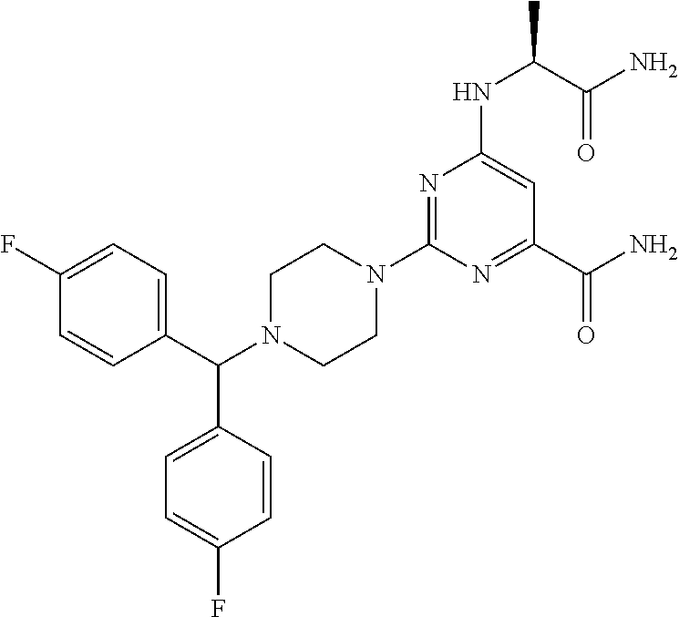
N1(C2=NC(NC(C(=O)N)C)=CC(C(N)=O)=N2)CCN(C(C2=CC=C(F)C=C2)C2=CC=C(F)C=C2)CC1
